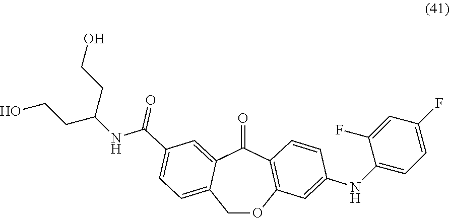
C1(NC2=CC3=C(C(=O)C4=CC(C(NC(CCO)CCO)=O)=CC=C4CO3)C=C2)=CC=C(F)C=C1F
